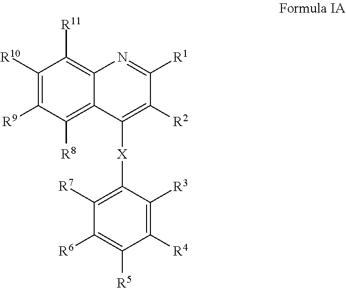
C1([R10])=C([R9])C([R8])=C2C(=C1[R11])N=C([R1])C([R2])=C2[X]C1=C([R7])C([R6])=C([R5])C([R4])=C1[R3]
